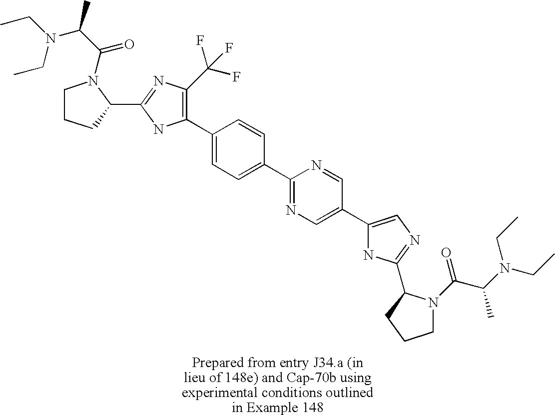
C1(C2=C(C(F)(F)F)N=C(C3CCCN3C(C(N(CC)CC)C)=O)N2)=CC=C(C2=NC=C(C3=CN=C(C4N(C(C(N(CC)CC)C)=O)CCC4)N3)C=N2)C=C1
